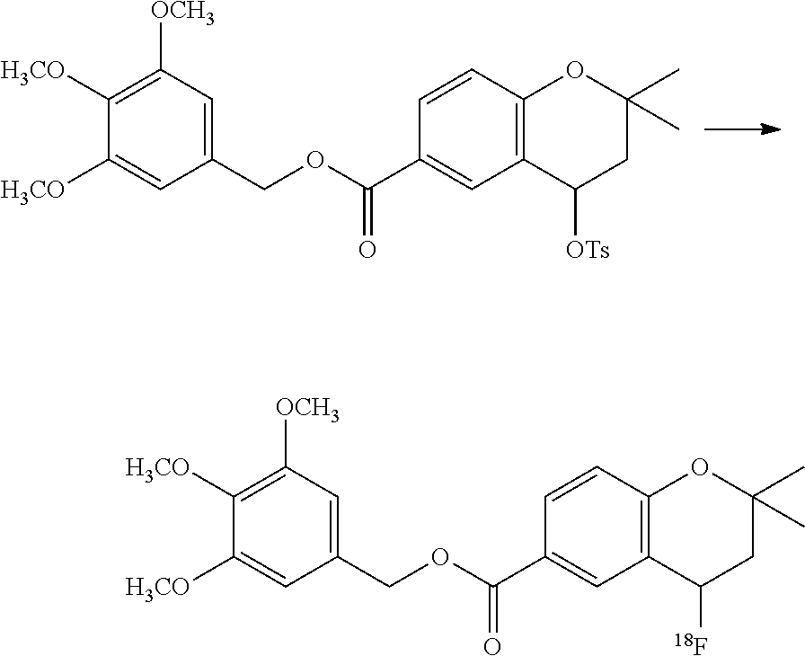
C1(COC(C2=CC3=C(C=C2)OC(C)(C)CC3[OTs])=O)=CC([OCH3])=C([H3CO])C([H3CO])=C1.C1(COC(C2=CC3=C(C=C2)OC(C)(C)CC3[18F])=O)=CC([OCH3])=C([H3CO])C([H3CO])=C1
